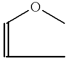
C(=CC)OC
